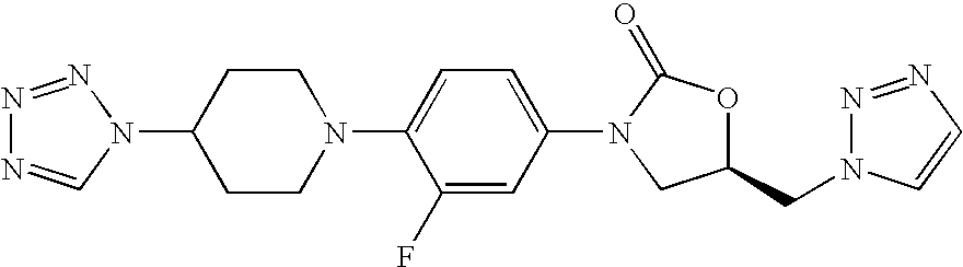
N1=NN(C2CCN(C3=CC=C(N4CC(CN5C=CN=N5)OC4=O)C=C3F)CC2)C=N1
